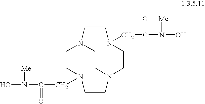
C1CN2CCN(CC(=O)N(O)[Me])CCN1CCN(CC(N([Me])O)=O)CC2
